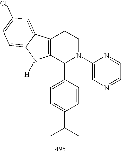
C12=C(C(C3=CC=C(C(C)C)C=C3)N(C3=CN=CC=N3)CC1)N([H])C1=CC=C(Cl)C=C21
